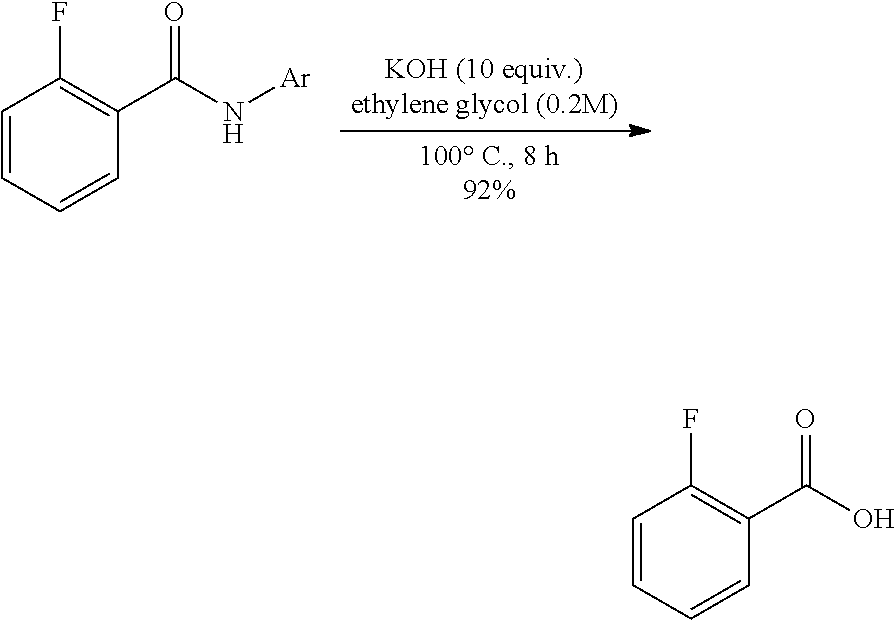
C1=CC(C(O)=O)=C(F)C=C1.C1=CC(C(N[Ar])=O)=C(F)C=C1
